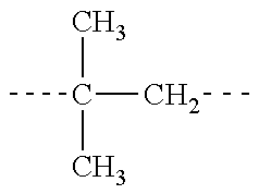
CC(C)(C)CC
